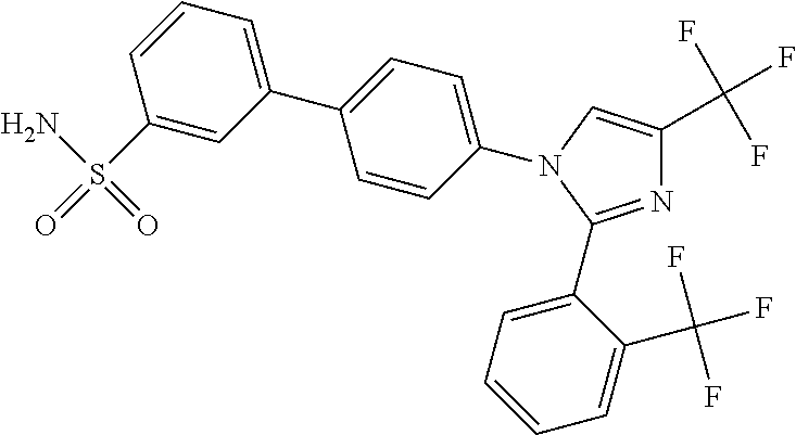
C1=C(C2=CC=C(N3C=C(C(F)(F)F)N=C3C3=CC=CC=C3C(F)(F)F)C=C2)C=C(S(N)(=O)=O)C=C1
